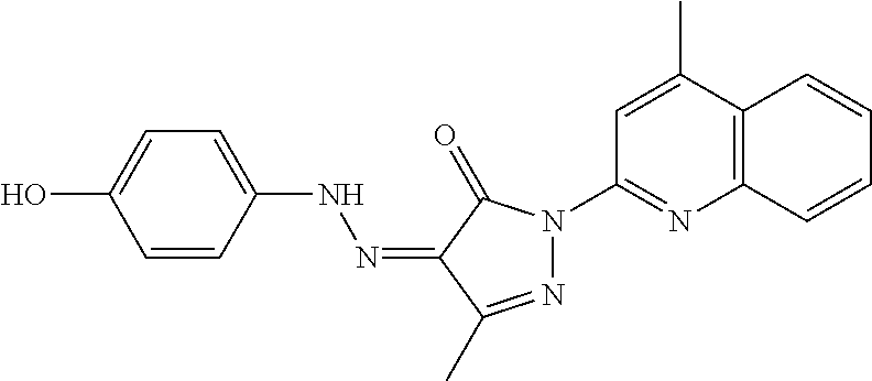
OC1=CC=C(NN=C2C(=O)N(C3=NC4=C(C(C)=C3)C=CC=C4)N=C2C)C=C1
